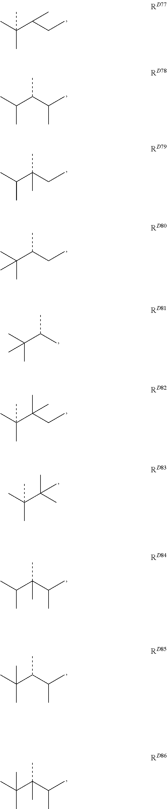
CC(C(CC)C)(C)C.CC(C(C(C)C)C)C.CC(C(CC)(C)C)C.C(C(CC)C)(C)(C)C.C(C(C)C)(C)(C)C.CC(C(CC)(C)C)(C)C.CC(C(C)(C)C)(C)C.CC(C(C(C)C)(C)C)C.CC(C(C(C)C)C)(C)C.CC(C(C(C)C)(C)C)(C)C
